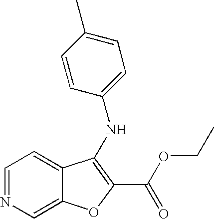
C1=NC=C2C(=C1)C(NC1=CC=C(C)C=C1)=C(C(OCC)=O)O2
